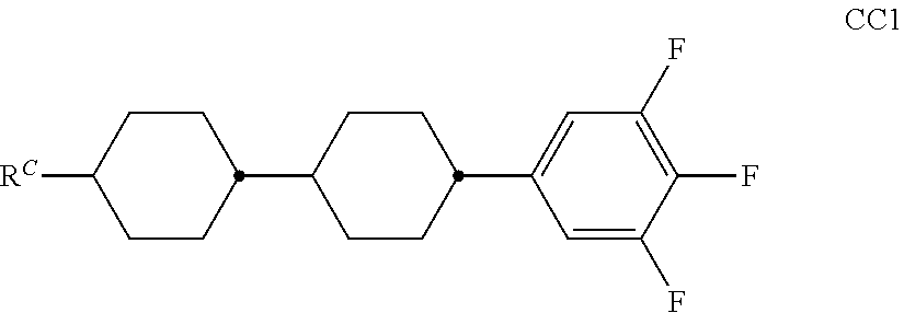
[RC]C1CCC(C2CCC(C3=CC(F)=C(F)C(F)=C3)CC2)CC1
